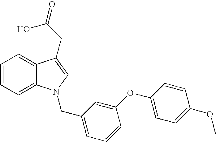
C1=CC=C2C(=C1)C(CC(=O)O)=CN2CC1=CC=CC(OC2=CC=C(OC)C=C2)=C1
